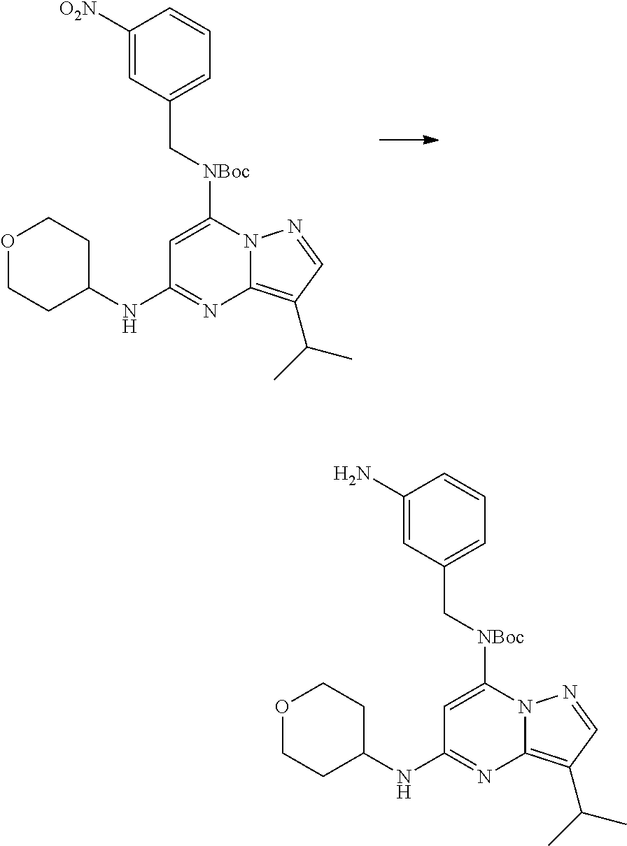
C1([O2N])=CC(C[NBoc]C2=CC(NC3CCOCC3)=NC3=C(C(C)C)C=NN23)=CC=C1.C1(N)=CC(C[NBoc]C2=CC(NC3CCOCC3)=NC3=C(C(C)C)C=NN23)=CC=C1
